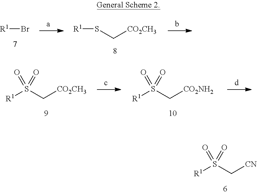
[R1]Br.S(C[CO2CH3])[R1].S(C[CO2CH3])([R1])(=O)=O.S(C[CO2NH2])([R1])(=O)=O.S(C[CN])([R1])(=O)=O
